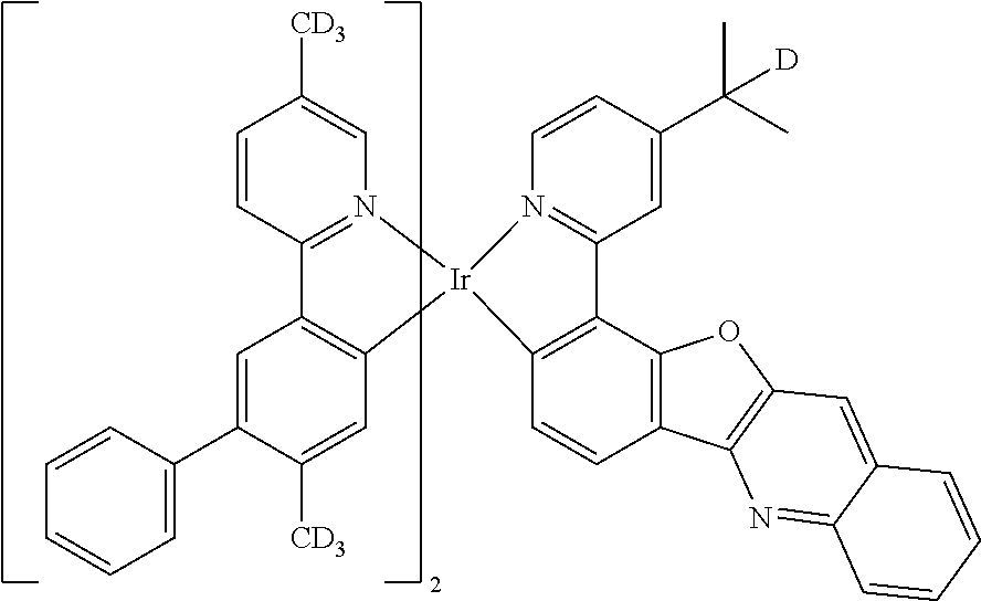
C1=CC2=N(C=C1[CD3])[Ir]1(C3=C2C=C(C2=CC=CC=C2)C([CD3])=C3)C2=C(C3=C(C=C2)C2=C(O3)C=C3C(=N2)C=CC=C3)C2=N1C=CC(C(C)(C)[D])=C2
